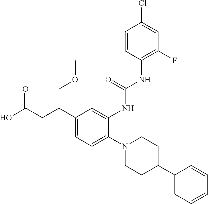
N1(C2=CC=C(C(CC(O)=O)COC)C=C2NC(NC2=C(F)C=C(Cl)C=C2)=O)CCC(C2=CC=CC=C2)CC1
